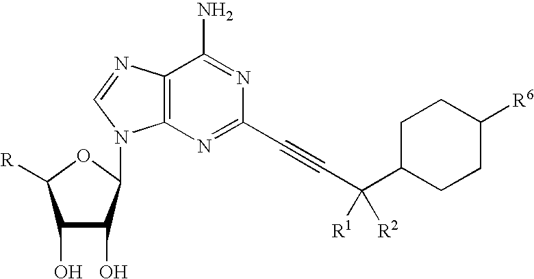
C12=C(N=C(C#CC(C3CCC([R6])CC3)([R1])[R2])N=C1N)N(C1C(O)C(O)C([R])O1)C=N2
